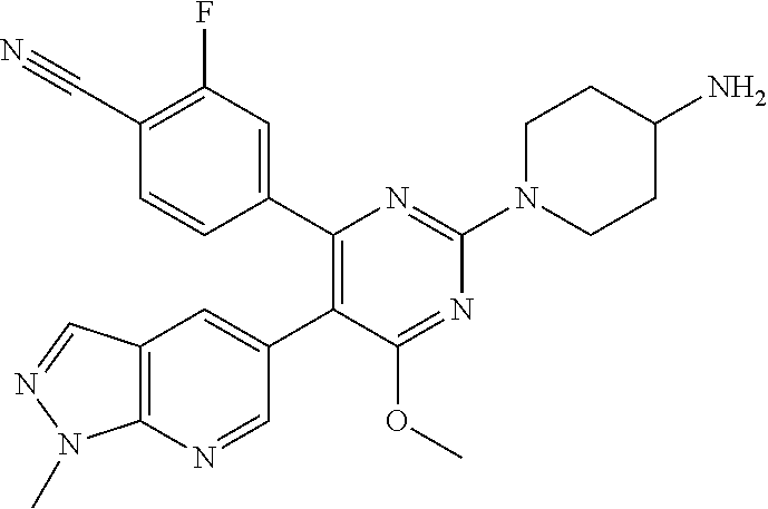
C12=C(N=CC(C3=C(C4=CC(F)=C(C#N)C=C4)N=C(N4CCC(N)CC4)N=C3OC)=C1)N(C)N=C2
